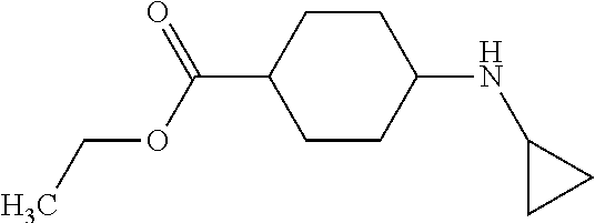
C1CC(C(=O)OCC)CCC1NC1CC1
